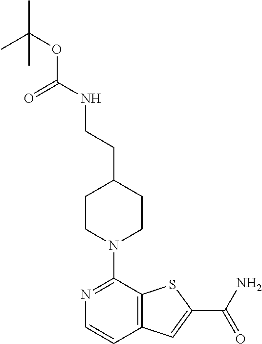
N1=C(N2CCC(CCNC(OC(C)(C)C)=O)CC2)C2=C(C=C1)C=C(C(=O)N)S2
